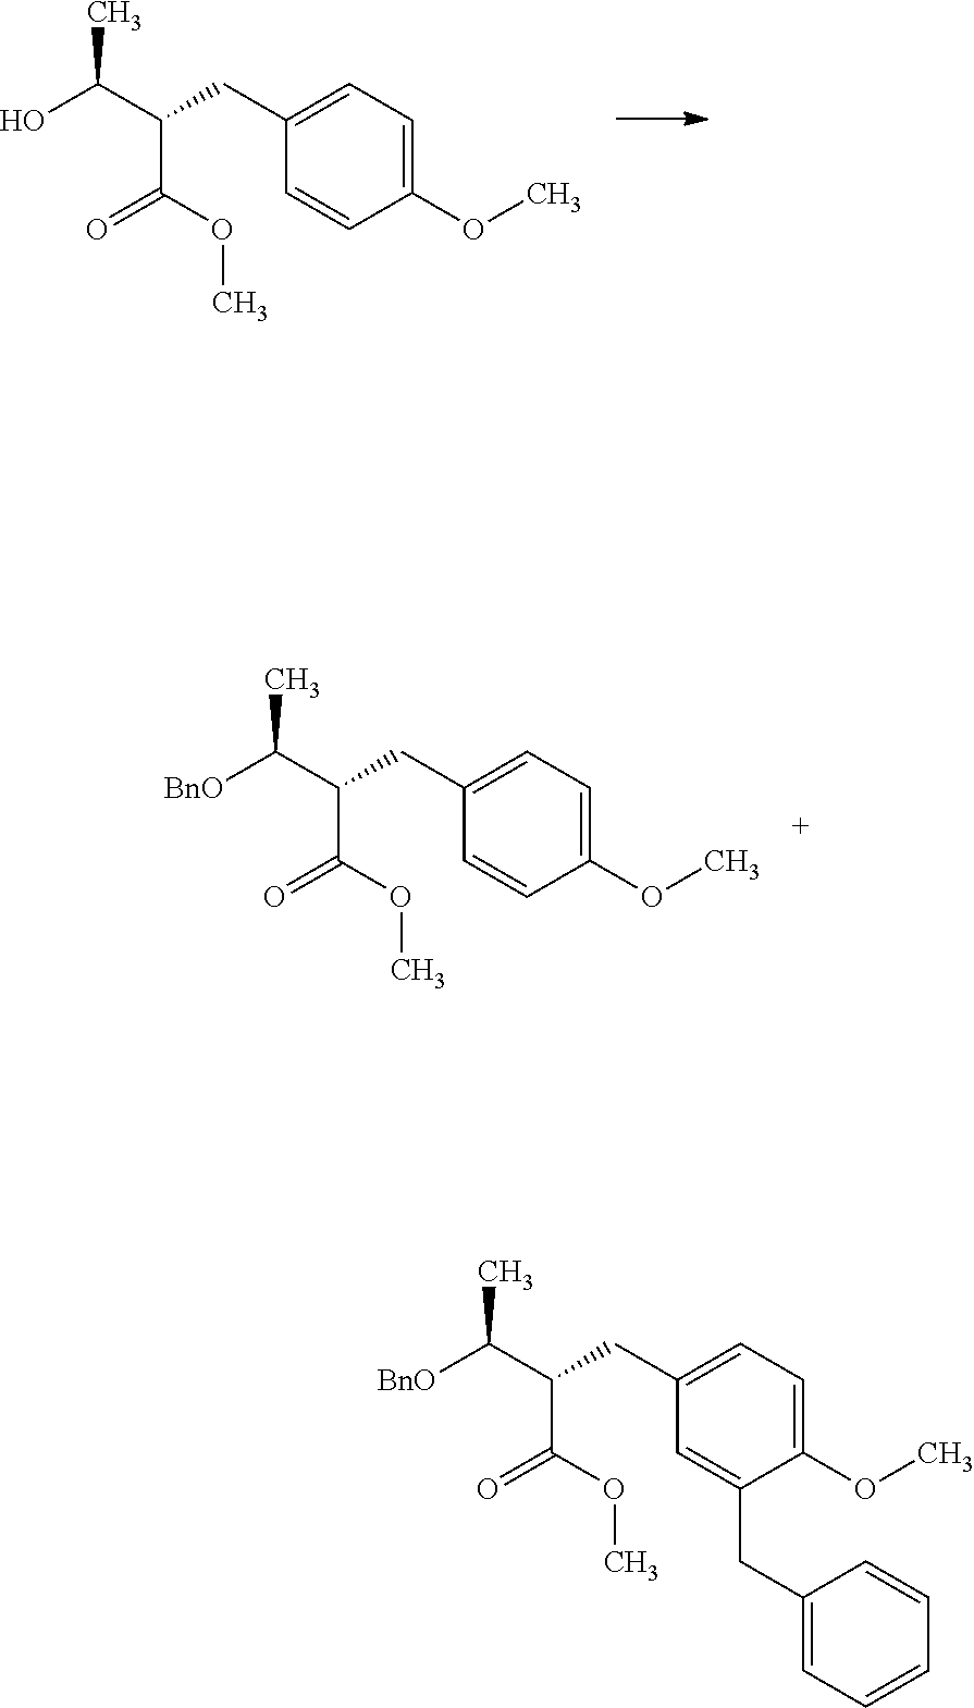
C(CC1=CC=C(OC)C(CC2=CC=CC=C2)=C1)(C([BnO])C)C(OC)=O.C(CC1=CC=C(OC)C=C1)(C(O)C)C(OC)=O.C(CC1=CC=C(OC)C=C1)(C([BnO])C)C(OC)=O
